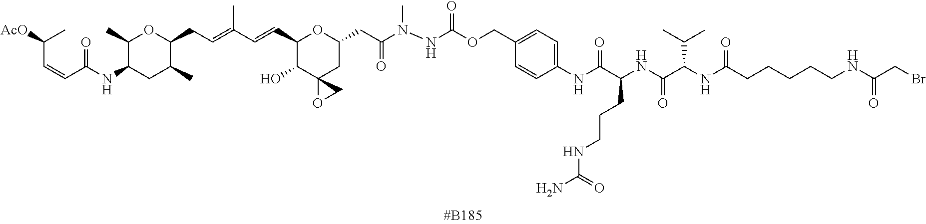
C1=C(NC(C(NC(C(NC(CCCCCNC(CBr)=O)=O)C(C)C)=O)CCCNC(N)=O)=O)C=CC(COC(NN(C)C(CC2OC(C=CC(=CCC3C(C)CC(NC(C=CC(C)[AcO])=O)C(C)O3)C)C(O)C3(C2)OC3)=O)=O)=C1
